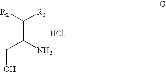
[R2]C([R3])C(N)CO.[HCl]
